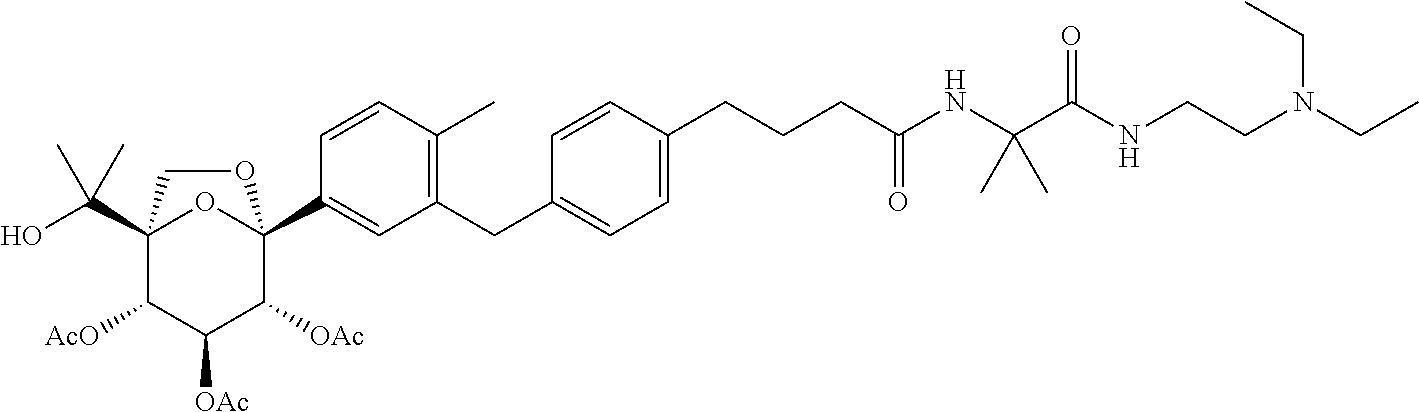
N(CC)(CCNC(C(NC(CCCC1=CC=C(CC2=C(C)C=CC(C34C([OAc])C([OAc])C([AcO])C(C(O)(C)C)(O3)CO4)=C2)C=C1)=O)(C)C)=O)CC
